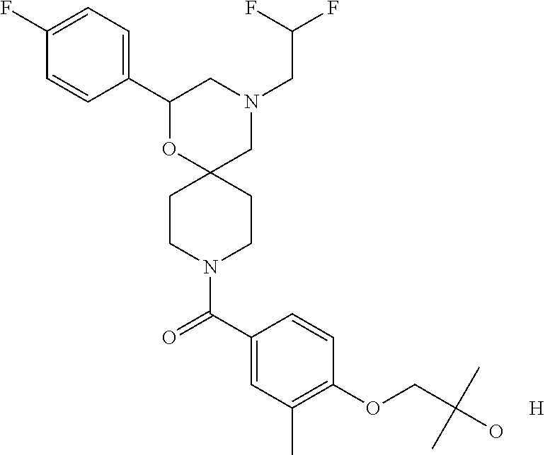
N1(CC(F)F)CC2(OC(C3=CC=C(F)C=C3)C1)CCN(C(C1=CC(C)=C(OCC(O)(C)C)C=C1)=O)CC2.[H]
